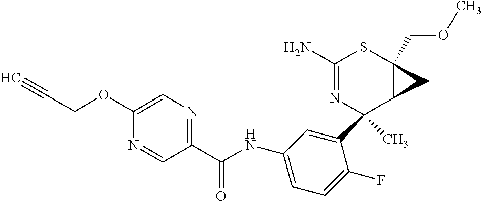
C1(C2(C)N=C(N)SC3(COC)C2C3)=CC(NC(C2=NC=C(OCC#C)N=C2)=O)=CC=C1F
